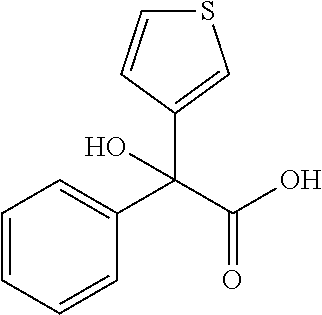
C1=CC=CC(C(C(O)=O)(C2=CSC=C2)O)=C1
